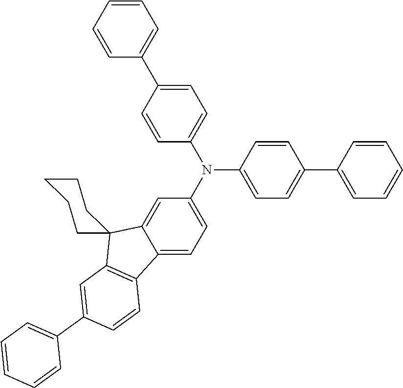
N(C1=CC=C(C2=CC=CC=C2)C=C1)(C1=CC=C2C(=C1)C1(C3=C2C=CC(C2=CC=CC=C2)=C3)CCCCC1)C1=CC=C(C2=CC=CC=C2)C=C1
